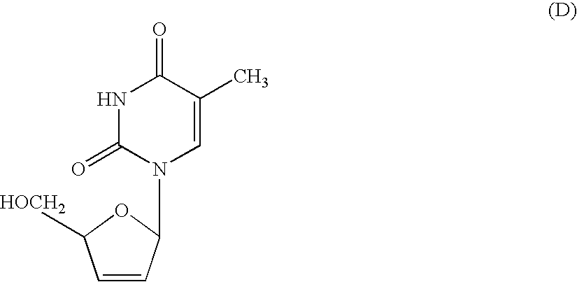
C1=CC(N2C=C(C)C(=O)NC2=O)OC1[HOCH2]
